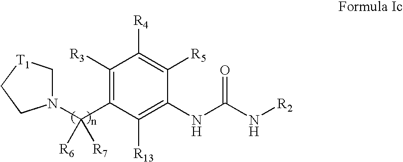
C(C1=C([R3])C([R4])=C([R5])C(NC(=O)N[R2])=C1[R13])(N1C[T1]CC1)([R6])[R7]
